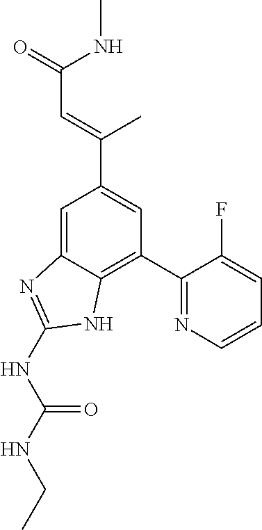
C1=C2C(=C(C3=NC=CC=C3F)C=C1C(=CC(=O)NC)C)NC(NC(NCC)=O)=N2
